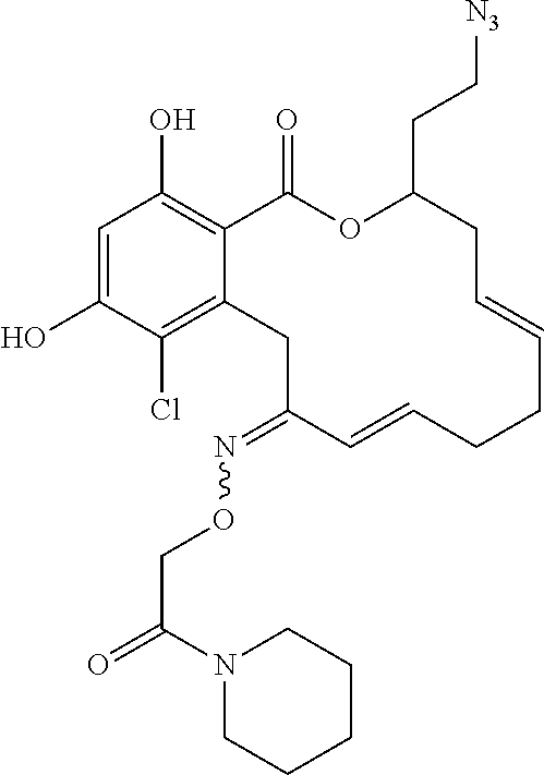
C1=C(O)C(Cl)=C2C(=C1O)C(=O)OC(CC[N3])CC=CCCC=CC(=NOCC(=O)N1CCCCC1)C2
